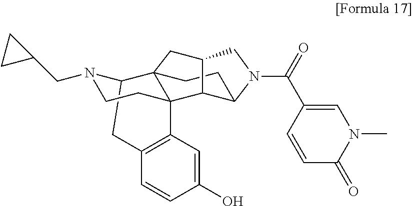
C12CC3=C(C=C(O)C=C3)C3(CCN1CC1CC1)C21CCC2C3C(C1)CN2C(=O)C1=CN(C)C(=O)C=C1
